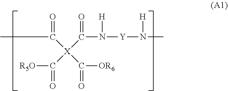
CC(=O)[X](C(N([Y]N(C)[H])[H])=O)(C([R5O])=O)C([OR6])=O
